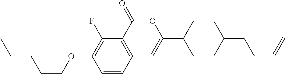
C1=CC2=C(C(F)=C1OCCCCC)C(=O)OC(C1CCC(CCC=C)CC1)=C2
